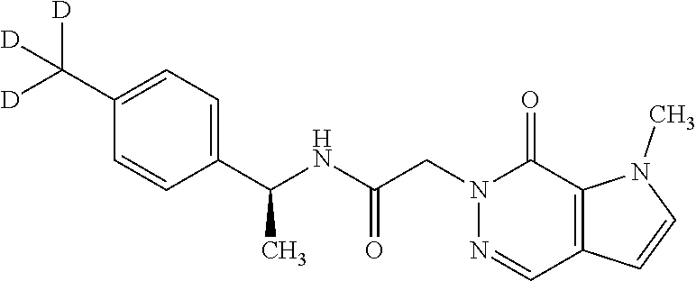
C1(C([D])([D])[D])=CC=C(C(NC(CN2N=CC3=C(C2=O)N(C)C=C3)=O)C)C=C1
